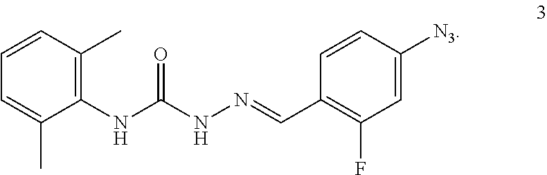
C1=CC(C)=C(NC(NN=CC2=C(F)C=C([N3])C=C2)=O)C(C)=C1
